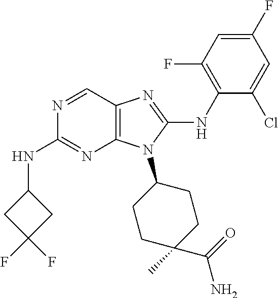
N1=CC2=C(N=C1NC1CC(F)(F)C1)N(C1CCC(C)(C(=O)N)CC1)C(NC1=C(F)C=C(F)C=C1Cl)=N2
